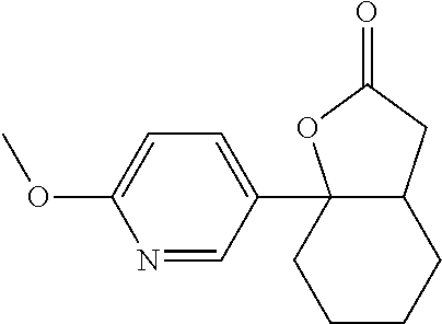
N1=CC(C23C(CCCC2)CC(=O)O3)=CC=C1OC
